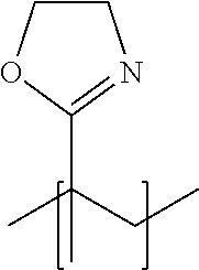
C1(C(CC)(C)C)=NCCO1
